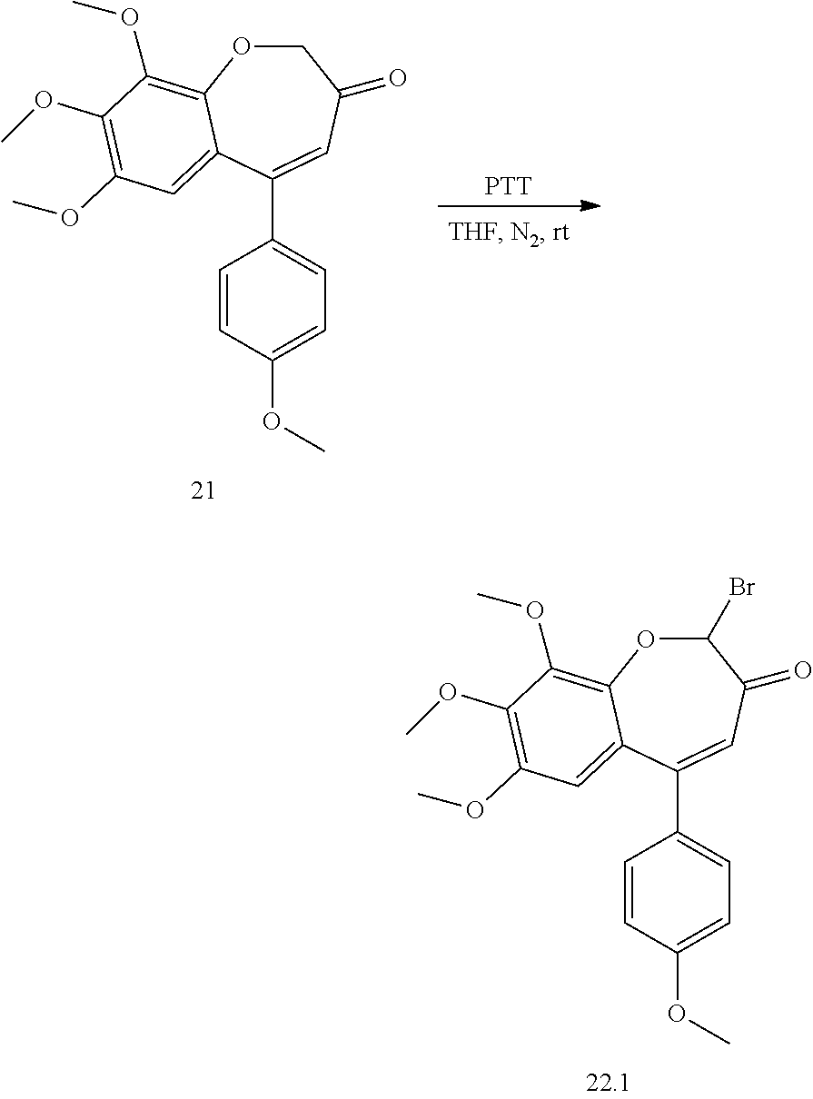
[PTT].C1OC2=C(OC)C(OC)=C(OC)C=C2C(C2=CC=C(OC)C=C2)=CC1=O.C1(Br)OC2=C(OC)C(OC)=C(OC)C=C2C(C2=CC=C(OC)C=C2)=CC1=O
